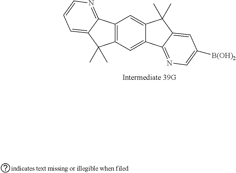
C12=C(C=C3C(=C1)C(C)(C)C1=CC([B(OH)2])=CN=C31)C(C)(C)C1=CC=CN=C21
